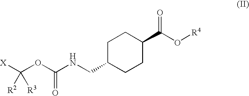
[X]C(OC(NCC1CCC(C(O[R4])=O)CC1)=O)([R2])[R3]
